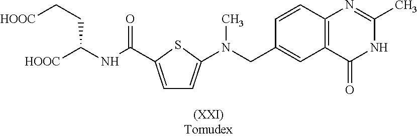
[HOOC]CCC(NC(=O)C1=CC=C(N(CC2=CC3=C(C=C2)N=C(C)NC3=O)C)S1)[HOOC]
